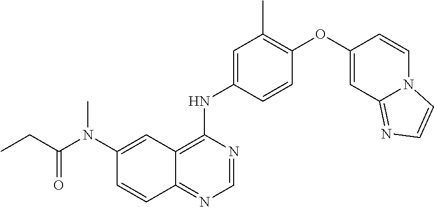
C1=CC(NC2=C3C(=NC=N2)C=CC(N(C)C(=O)CC)=C3)=CC(C)=C1OC1=CC2=NC=CN2C=C1
